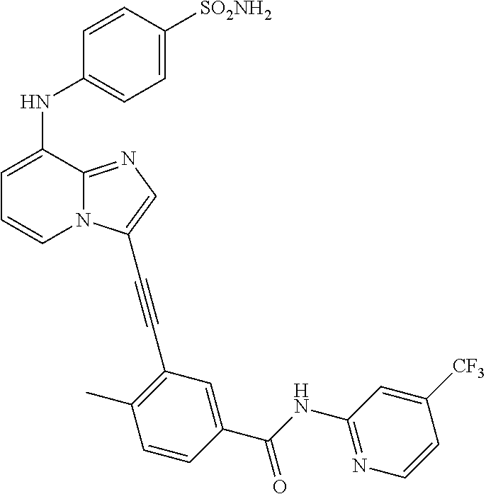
C1=C(NC2=CC=C([SO2NH2])C=C2)C2=NC=C(C#CC3=C(C)C=CC(C(NC4=NC=CC([CF3])=C4)=O)=C3)N2C=C1
